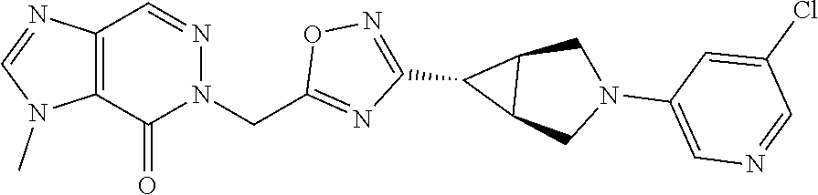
C12=C(N=CN1C)C=NN(CC1=NC(C3C4C3CN(C3=CN=CC(Cl)=C3)C4)=NO1)C2=O
